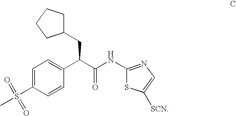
C1=C(S(=O)(C)=O)C=CC(C(C(NC2=NC=C([SCN])S2)=O)CC2CCCC2)=C1
